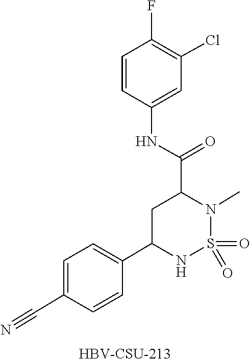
O=S1(=O)N(C)C(C(NC2=CC(Cl)=C(F)C=C2)=O)CC(C2=CC=C(C#N)C=C2)N1.[HBV-CSU-213]
